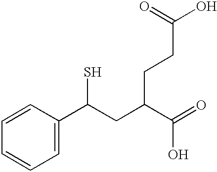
C(C(C(=O)O)CCC(O)=O)C(S)C1=CC=CC=C1
